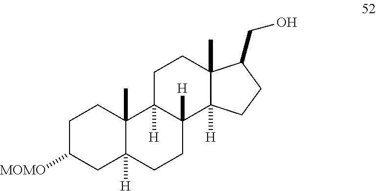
C1C([MOMO])CC2([H])C(C)(C1)C1([H])C([H])(CC2)C2([H])C(C)(CC1)C(CO)CC2
